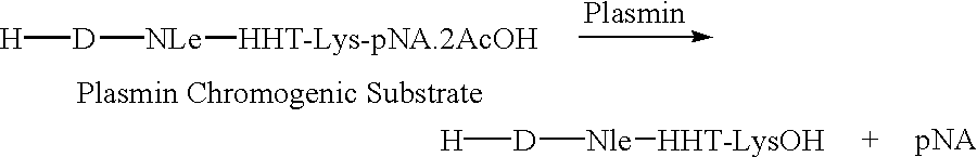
[H][D][NLe][HHT-Lys-pNA.2AcOH].[H][D][Nle][HHT-LysOH]
